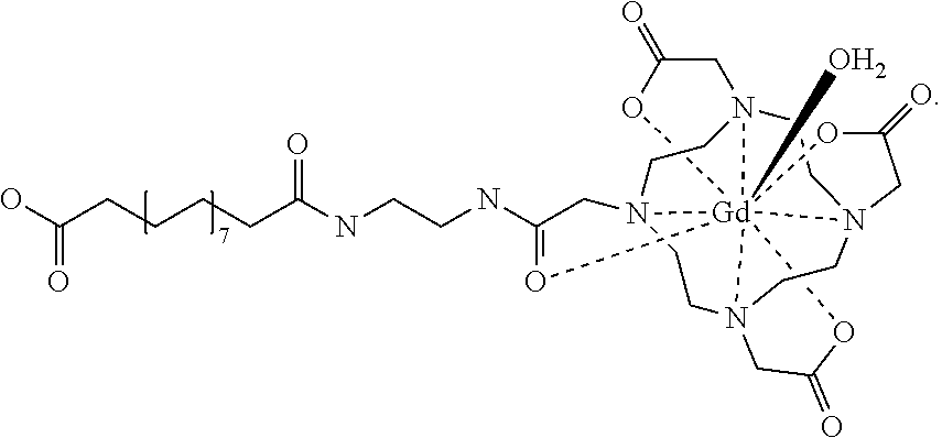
C1(NCCNC(CCCCC(O)=O)=O)=O[Gd]234567(O)N8(C1)CCN2(CCN3(CCN4(CC8)CC(=O)O5)CC(=O)O6)CC(=O)O7
